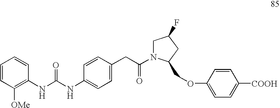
C1=CC([OMe])=C(NC(NC2=CC=C(CC(=O)N3CC(F)CC3COC3=CC=C([COOH])C=C3)C=C2)=O)C=C1
